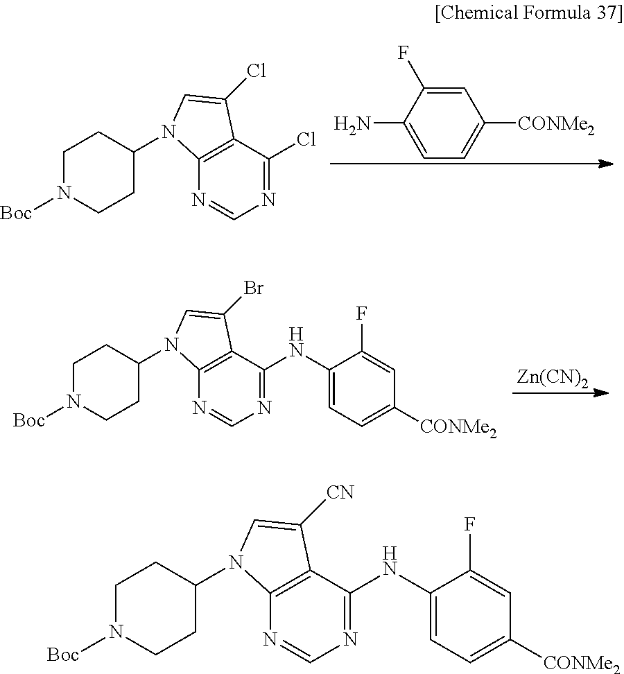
C1N([Boc])CCC(N2C3=C(C(Cl)=NC=N3)C(Cl)=C2)C1.C1(N)=CC=C([CONMe2])C=C1F.C1N([Boc])CCC(N2C3=C(C(NC4=CC=C([CONMe2])C=C4F)=NC=N3)C(Br)=C2)C1.[Zn(CN)2].C1N([Boc])CCC(N2C3=C(C(NC4=CC=C([CONMe2])C=C4F)=NC=N3)C([CN])=C2)C1
